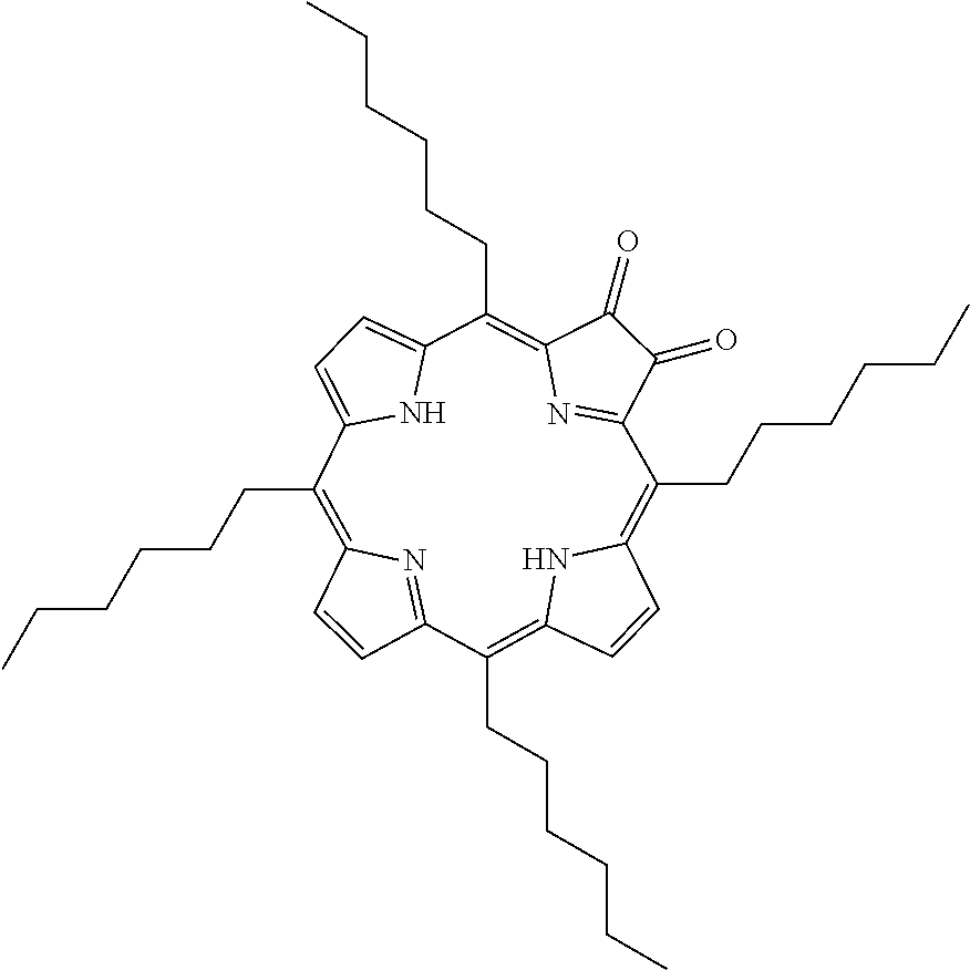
C1=CC2=NC1=C(CCCCCC)C1=CC=C(N1)C(CCCCCC)=C1C(=O)C(=O)C(=N1)C(CCCCCC)=C1C=CC(=C2CCCCCC)N1
